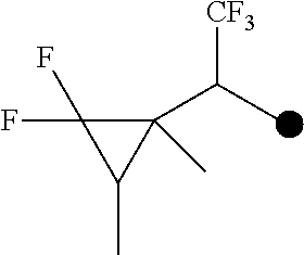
FC1(F)C(C(C)[CF3])(C)C1C
